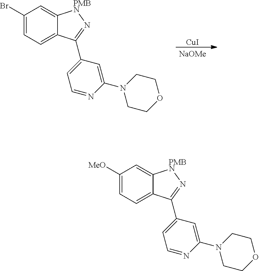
C1(Br)=CC=C2C(=C1)[PMBN]N=C2C1=CC=NC(N2CCOCC2)=C1.[NaOMe].[CuI].C1([MeO])=CC=C2C(=C1)[PMBN]N=C2C1=CC=NC(N2CCOCC2)=C1
